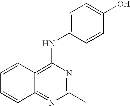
C12=NC(C)=NC(NC3=CC=C(O)C=C3)=C1C=CC=C2
